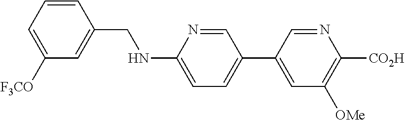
C1=CC(CNC2=CC=C(C3=CC([OMe])=C([CO2H])N=C3)C=N2)=CC([F3CO])=C1
